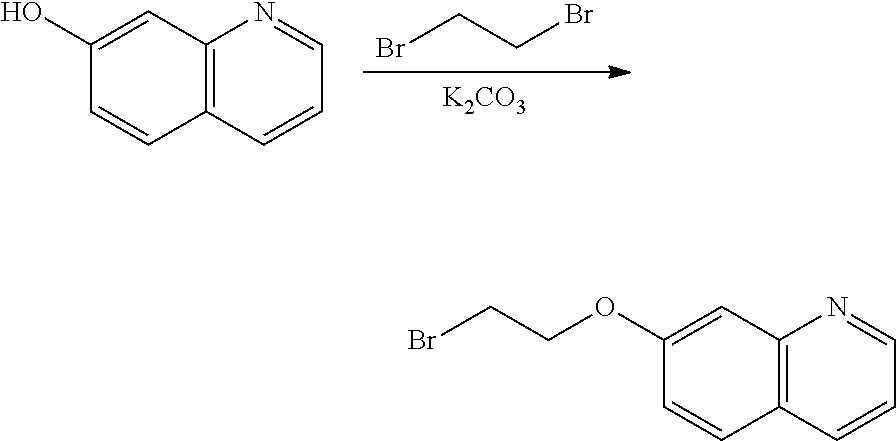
[K2CO3].BrCCBr.C12=C(C=CC=N1)C=CC(O)=C2.C12=C(C=CC=N1)C=CC(OCCBr)=C2
